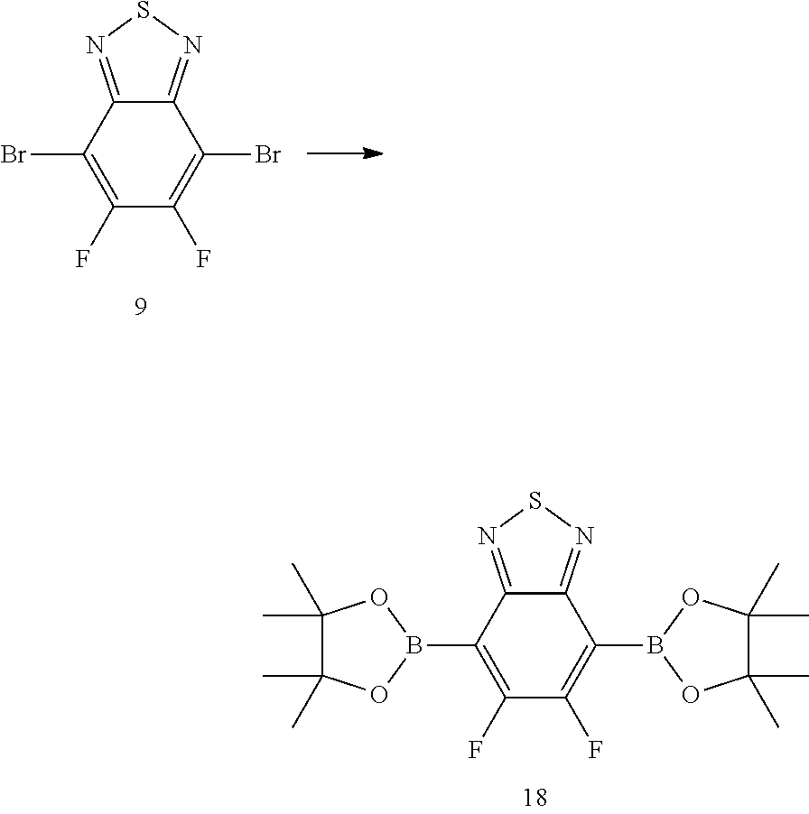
C1(F)=C(B2OC(C)(C)C(C)(C)O2)C2=NSN=C2C(B2OC(C)(C)C(C)(C)O2)=C1F.C1(F)=C(Br)C2=NSN=C2C(Br)=C1F
